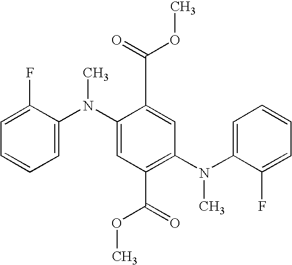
C1=CC=C(N(C2=CC(C(OC)=O)=C(N(C3=CC=CC=C3F)C)C=C2C(=O)OC)C)C(F)=C1
